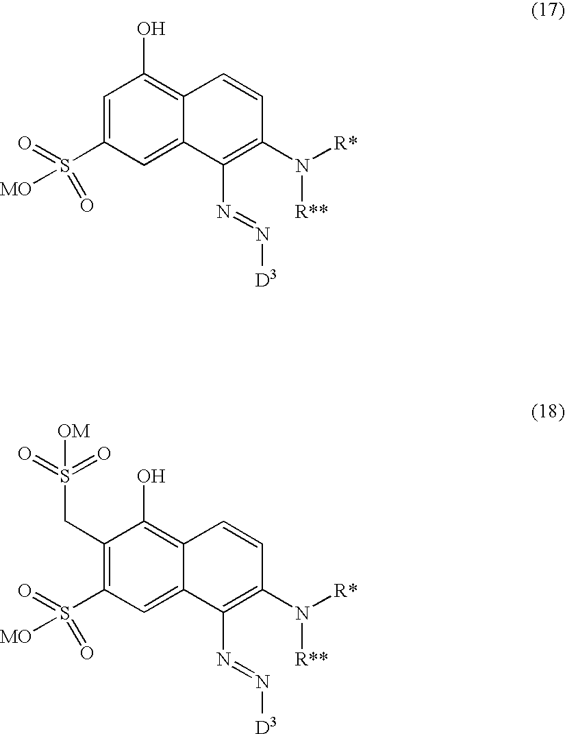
C1=C(S([MO])(=O)=O)C=C2C(=C1O)C=CC(N([R*])[R**])=C2N=N[D3].C1(CS(=O)(=O)[OM])=C(S(=O)([MO])=O)C=C2C(=C1O)C=CC(N([R*])[R**])=C2N=N[D3]
